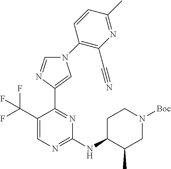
C1(NC2C(C)CN([Boc])CC2)=NC=C(C(F)(F)F)C(C2=CN(C3=C(C#N)N=C(C)C=C3)C=N2)=N1
